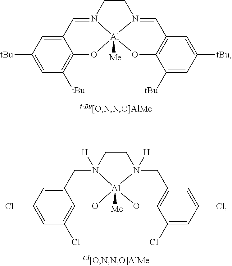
C12=CC([tBu])=CC([tBu])=C1O[Al]13([Me])N(=C2)CCN1=CC1=C(O3)C([tBu])=CC([tBu])=C1.C12=CC(Cl)=CC(Cl)=C1O[Al]13([Me])N([H])(C2)CCN1([H])CC1=C(O3)C(Cl)=CC(Cl)=C1
